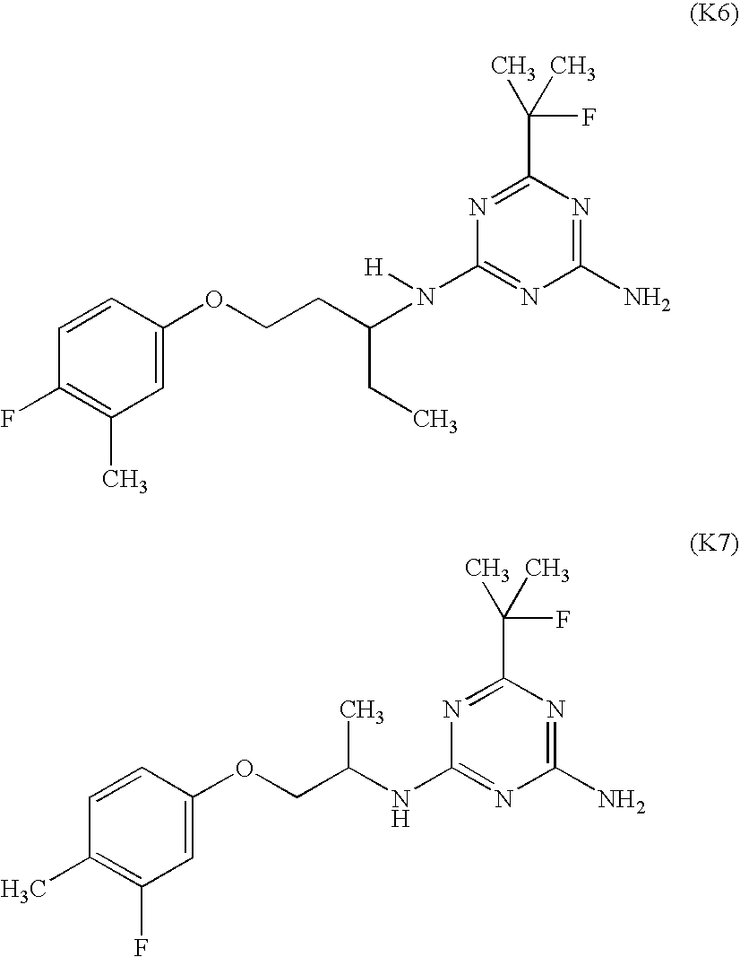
C1(F)=C(C)C=C(OCCC(N(C2=NC(N)=NC(C(C)(F)C)=N2)[H])CC)C=C1.C1(C)=C(F)C=C(OCC(NC2=NC(N)=NC(C(C)(F)C)=N2)C)C=C1
